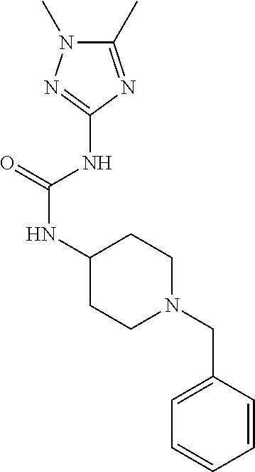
C1(NC(NC2CCN(CC3=CC=CC=C3)CC2)=O)=NN(C)C(C)=N1
